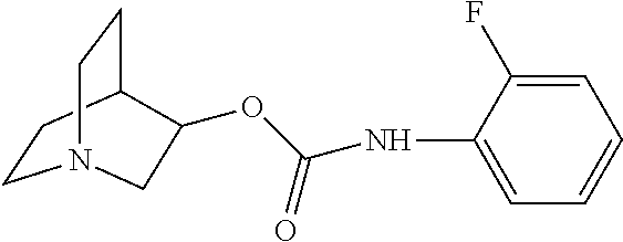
C1CC2CCN1CC2OC(NC1=CC=CC=C1F)=O
